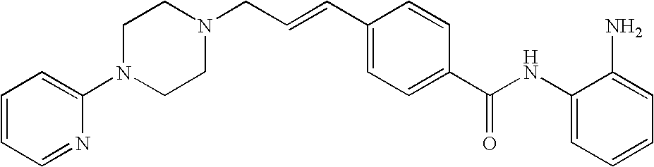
C1(NC(C2=CC=C(C=CCN3CCN(C4=CC=CC=N4)CC3)C=C2)=O)=CC=CC=C1N
